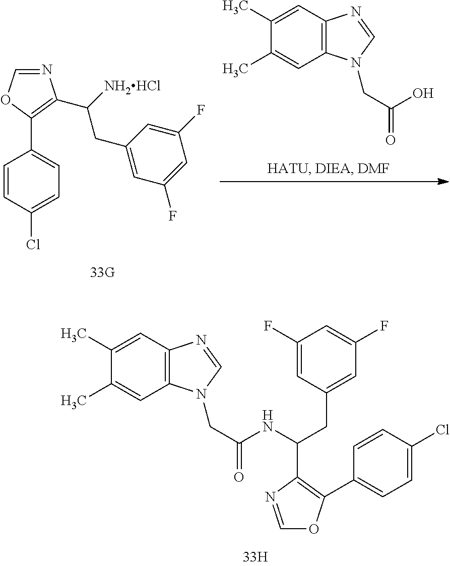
C1=NC(C(CC2=CC(F)=CC(F)=C2)NC(CN2C3=C(C=C(C)C(C)=C3)N=C2)=O)=C(C2=CC=C(Cl)C=C2)O1.C1=NC(C([NH2HCl])CC2=CC(F)=CC(F)=C2)=C(C2=CC=C(Cl)C=C2)O1.C1(C)=CC2=C(C=C1C)N(CC(O)=O)C=N2
